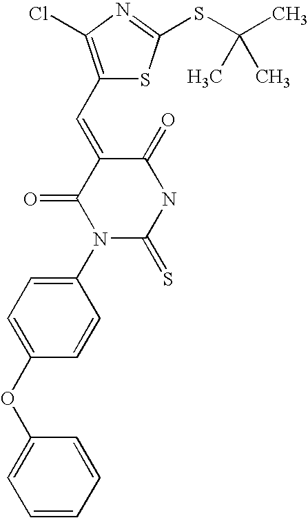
C1(OC2=CC=C(N3C(=S)NC(=O)C(=CC4=C(Cl)N=C(SC(C)(C)C)S4)C3=O)C=C2)=CC=CC=C1
